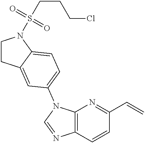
C1CC2=CC(N3C4=C(N=C3)C=CC(C=C)=N4)=CC=C2N1S(CCCCl)(=O)=O
